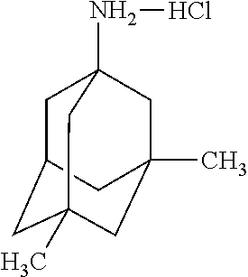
C1C2CC3(C)CC(C)(CC1(NCl)C3)C2
